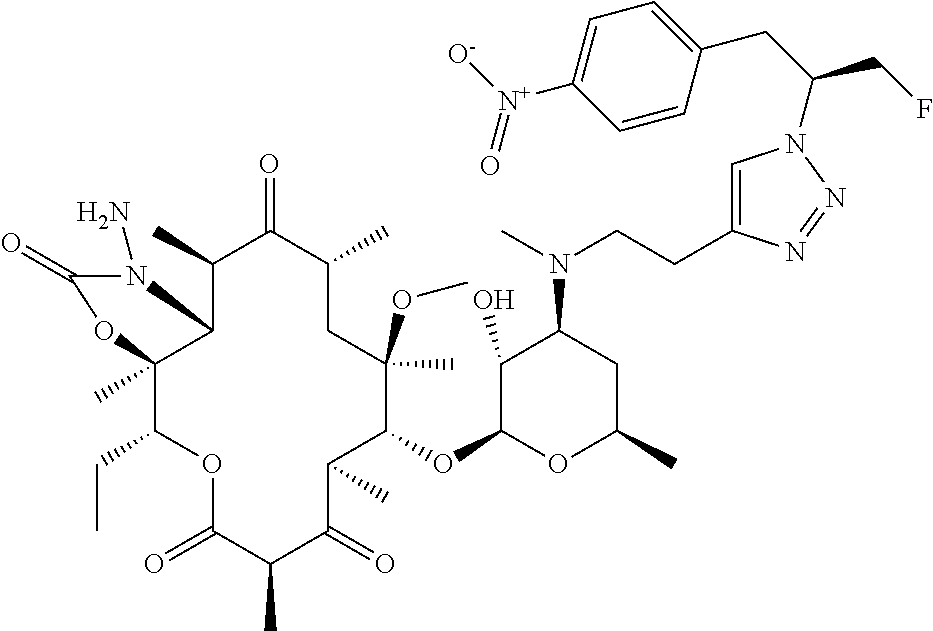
C1(C)C2C(C)(C(CC)OC(=O)C(C)C(=O)C(C)C(OC3OC(C)CC(N(C)CCC4=CN(C(CC5=CC=C([N+]([O-])=O)C=C5)CF)N=N4)C3O)C(OC)(C)CC(C)C1=O)OC(=O)N2N
